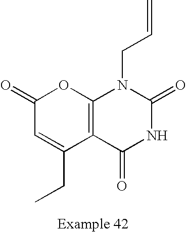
C12=C(C(=O)NC(=O)N1CC=C)C(CC)=CC(=O)O2
